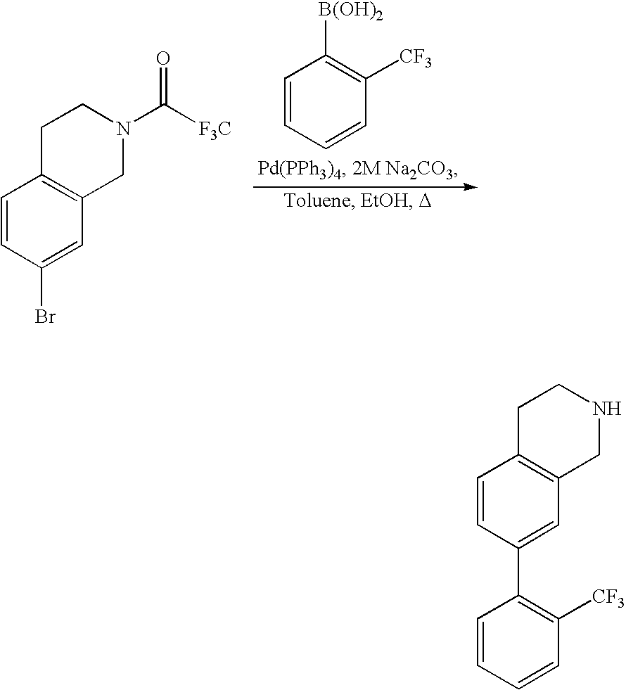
C1=CC(Br)=CC2=C1CCN(C(=O)[F3C])C2.C1=CC=CC([CF3])=C1[B(OH)2].C1=CC=CC([CF3])=C1C1=CC2=C(C=C1)CCNC2
